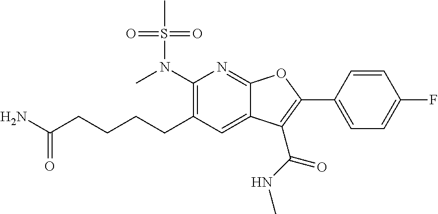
C1(N(C)S(C)(=O)=O)=C(CCCCC(=O)N)C=C2C(=N1)OC(C1=CC=C(F)C=C1)=C2C(NC)=O
